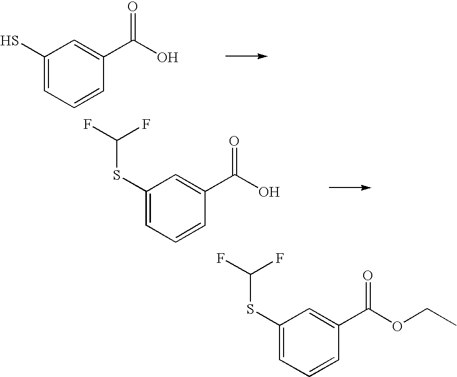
C1(S)=CC=CC(C(O)=O)=C1.C1(SC(F)F)=CC=CC(C(O)=O)=C1.C1(SC(F)F)=CC=CC(C(OCC)=O)=C1
